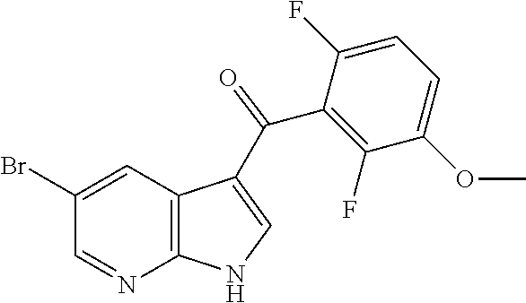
C1=NC2=C(C=C1Br)C(C(C1=C(F)C(OC)=CC=C1F)=O)=CN2
